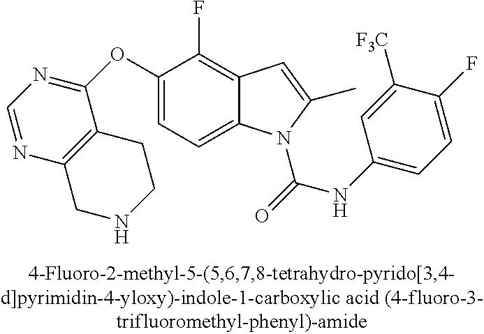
C1(OC2=NC=NC3=C2CCNC3)=CC=C2C(=C1F)C=C(C)N2C(=O)NC1=CC=C(F)C([CF3])=C1
